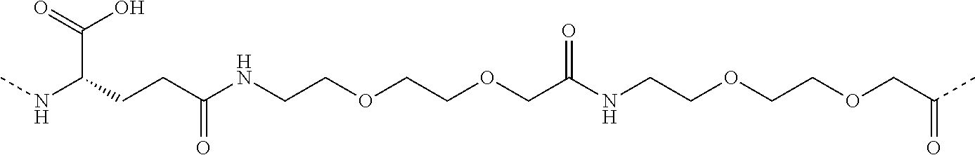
CNC(CCC(NCCOCCOCC(NCCOCCOCC(C)=O)=O)=O)C(=O)O
